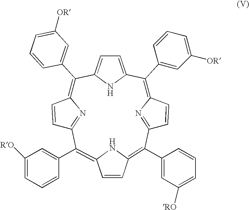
C1=C2NC(=C1)C(C1=CC([OR])=CC=C1)=C1C=CC(=N1)C(C1=CC([RO])=CC=C1)=C1C=CC(=C(C3=CC([RO])=CC=C3)C3=NC(=C2C2=CC([OR])=CC=C2)C=C3)N1
